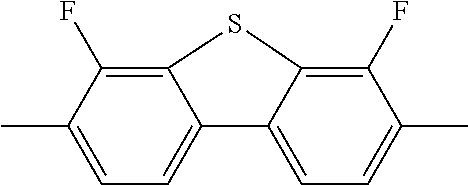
C1(F)=C2C(=CC=C1C)C1=CC=C(C)C(F)=C1S2
